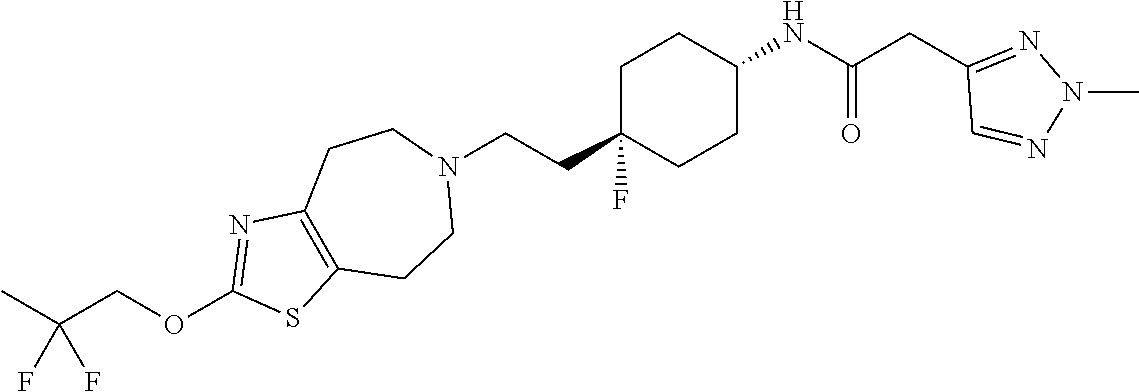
C1C(CCN2CCC3=C(CC2)SC(OCC(C)(F)F)=N3)(F)CCC(NC(CC2=NN(C)N=C2)=O)C1
